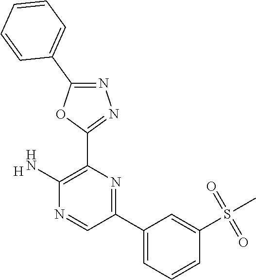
[H].C1(N)=C(C2=NN=C(C3=CC=CC=C3)O2)N=C(C2=CC=CC(S(C)(=O)=O)=C2)C=N1
